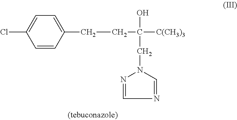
C1=CC(CCC(O)([C(CH3)3])CN2N=CN=C2)=CC=C1Cl
